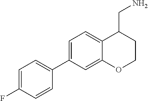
C1=C(F)C=CC(C2=CC=C3C(=C2)OCCC3CN)=C1
